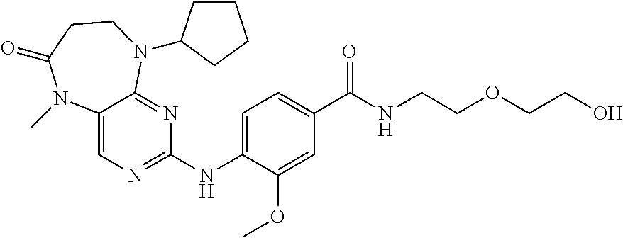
C1(NC2=CC=C(C(NCCOCCO)=O)C=C2OC)=NC=C2C(=N1)N(C1CCCC1)CCC(=O)N2C
